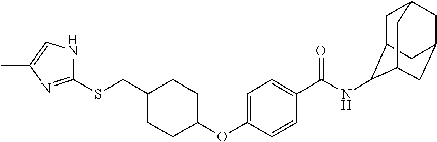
C1=C(OC2CCC(CSC3=NC(C)=CN3)CC2)C=CC(C(NC2C3CC4CC(CC2C4)C3)=O)=C1
